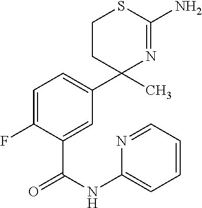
C1=C(C(NC2=CC=CC=N2)=O)C(F)=CC=C1C1(C)N=C(N)SCC1
